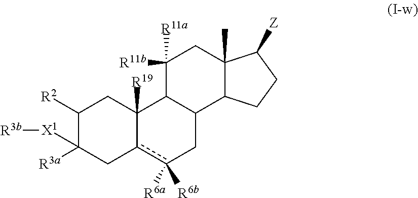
C1([R2])C([R3a])([X1][R3b])Cc2c([R6a])([R6b])CC3C(C2([R19])C1)C([R11a])([R11b])CC1(C)C3CCC1[Z]
